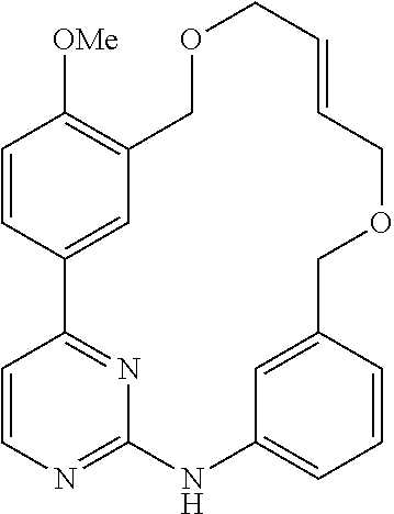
C1=CC2=CC(=C1[OMe])COCC=CCOCC1=CC(=CC=C1)NC1=NC=CC2=N1
